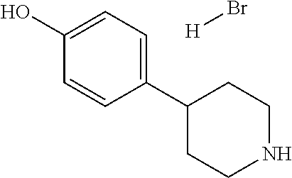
C1(C2CCNCC2)=CC=C(O)C=C1.[H]Br
